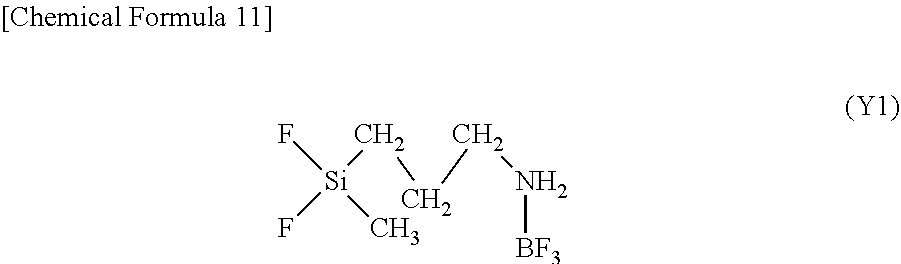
F[Si](C)(CCCN[BF3])F
